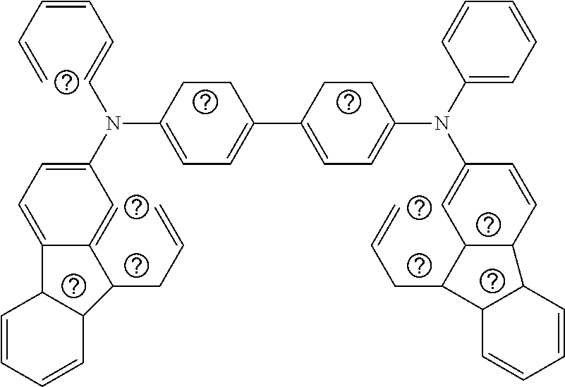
C(=CC=C)C=CN(C1=CC=C2C(=C1)C(CC=C)C1C2C=CC=C1)C1=CC=C(C2=CC=C(N(C3=CC=CC=C3)C3=CC4C(C=C3)C3C(C4CC=C)C=CC=C3)CC2)CC1
